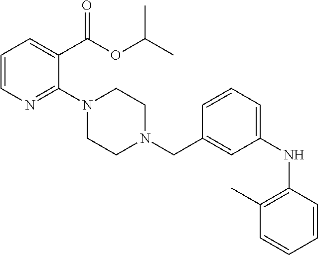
C1=C(C(OC(C)C)=O)C(N2CCN(CC3=CC(NC4=C(C)C=CC=C4)=CC=C3)CC2)=NC=C1
